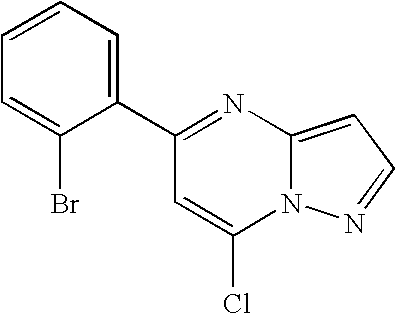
C1(C2=CC=CC=C2Br)=NC2=CC=NN2C(Cl)=C1
